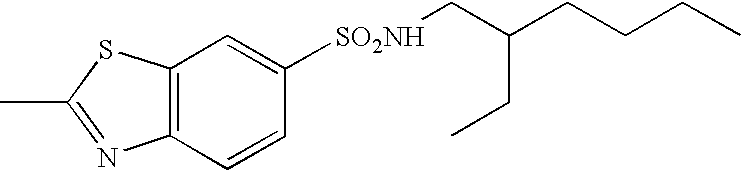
C12=C(C=CC([SO2NH]CC(CCCC)CC)=C1)N=C(C)S2
